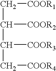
C(C(C(C[COOR4])[COOR3])[COOR2])[COOR1]
